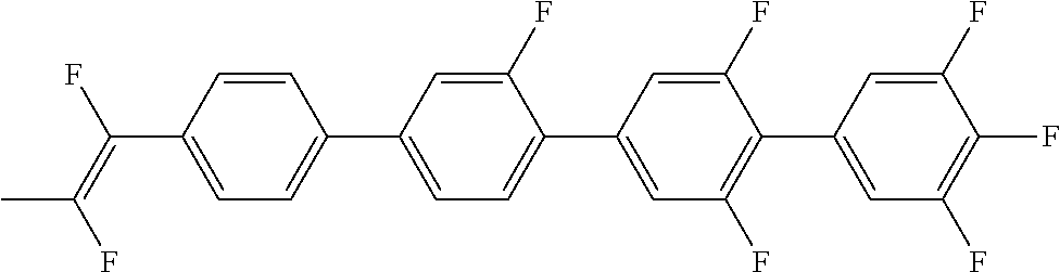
C(C1=CC=C(C2=CC=C(C3=CC(F)=C(C4=CC(F)=C(F)C(F)=C4)C(F)=C3)C(F)=C2)C=C1)(=C(F)C)F
